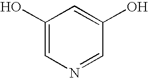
C1(O)=CN=CC(O)=C1
